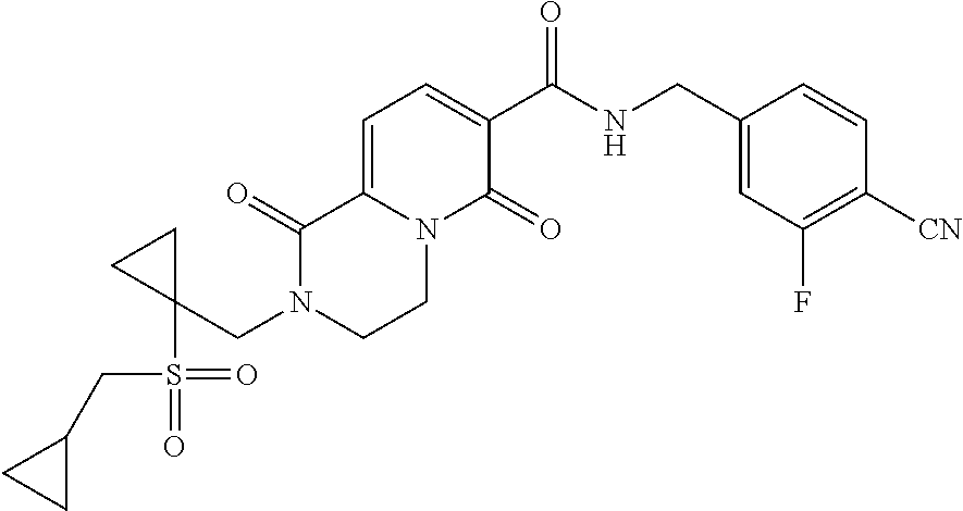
C1=C2N(C(=O)C(C(NCC3=CC(F)=C([CN])C=C3)=O)=C1)CCN(CC1(S(=O)(=O)CC3CC3)CC1)C2=O
